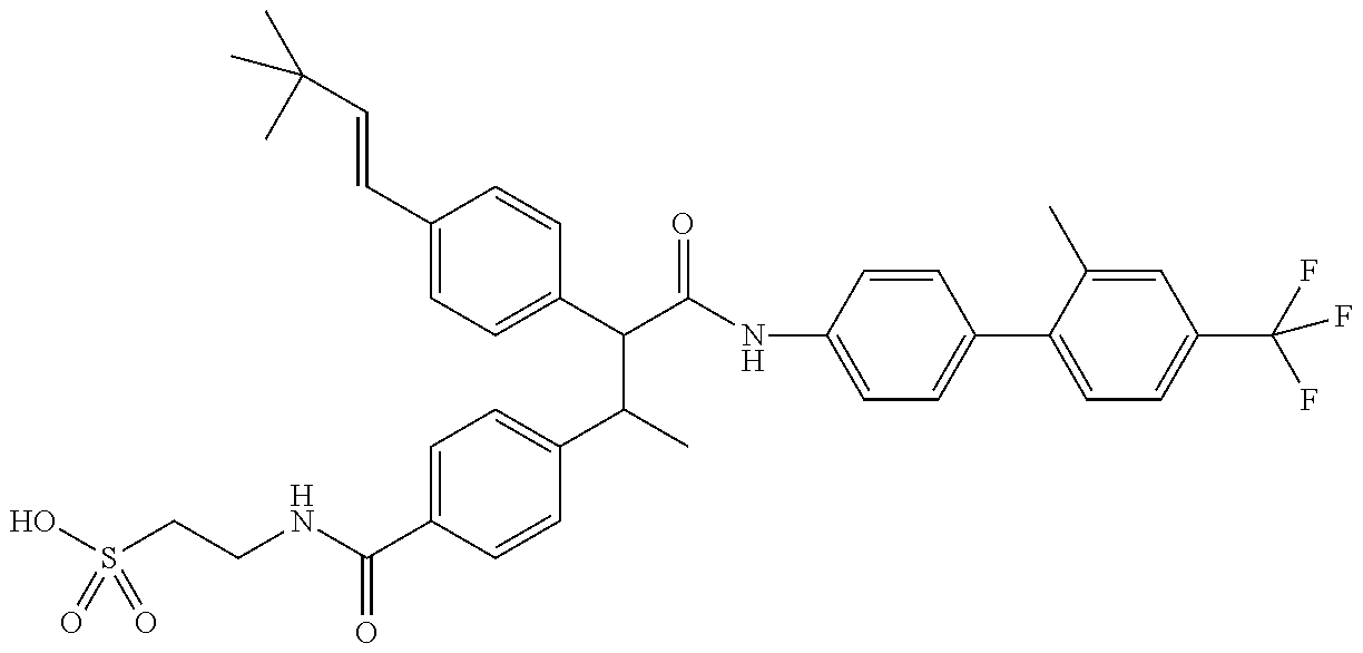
OS(CCNC(C1=CC=C(C(C(C(=O)NC2=CC=C(C3=CC=C(C(F)(F)F)C=C3C)C=C2)C2=CC=C(C=CC(C)(C)C)C=C2)C)C=C1)=O)(=O)=O
